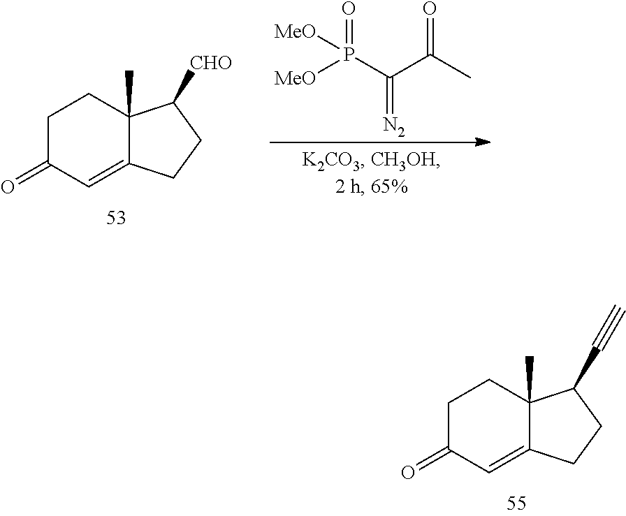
C1C(=O)C=C2C(C)(C1)C(C#C)CC2.C1C(=O)C=C2C(C)(C1)C([CHO])CC2.[MeO]P(C(C(C)=O)=[N2])(=O)[MeO]
